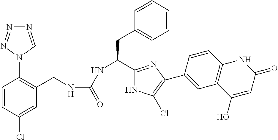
N(C(C1=NC(C2=CC3=C(C=C2)NC(=O)C=C3O)=C(Cl)N1)CC1=CC=CC=C1)C(NCC1=C(N2C=NN=N2)C=CC(Cl)=C1)=O
